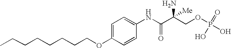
C1=C(OCCCCCCCC)C=CC(NC(C(COP(=O)(O)O)(N)[Me])=O)=C1
